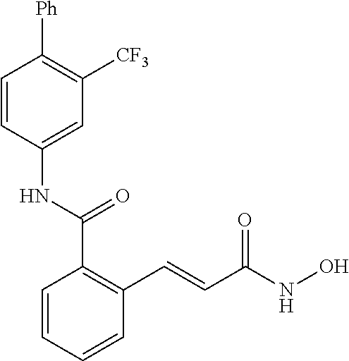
C1=CC=CC(C=CC(NO)=O)=C1C(NC1=CC([CF3])=C([Ph])C=C1)=O
